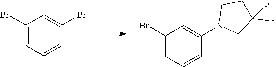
C1(Br)=CC=CC(N2CC(F)(F)CC2)=C1.C1(Br)=CC=CC(Br)=C1
